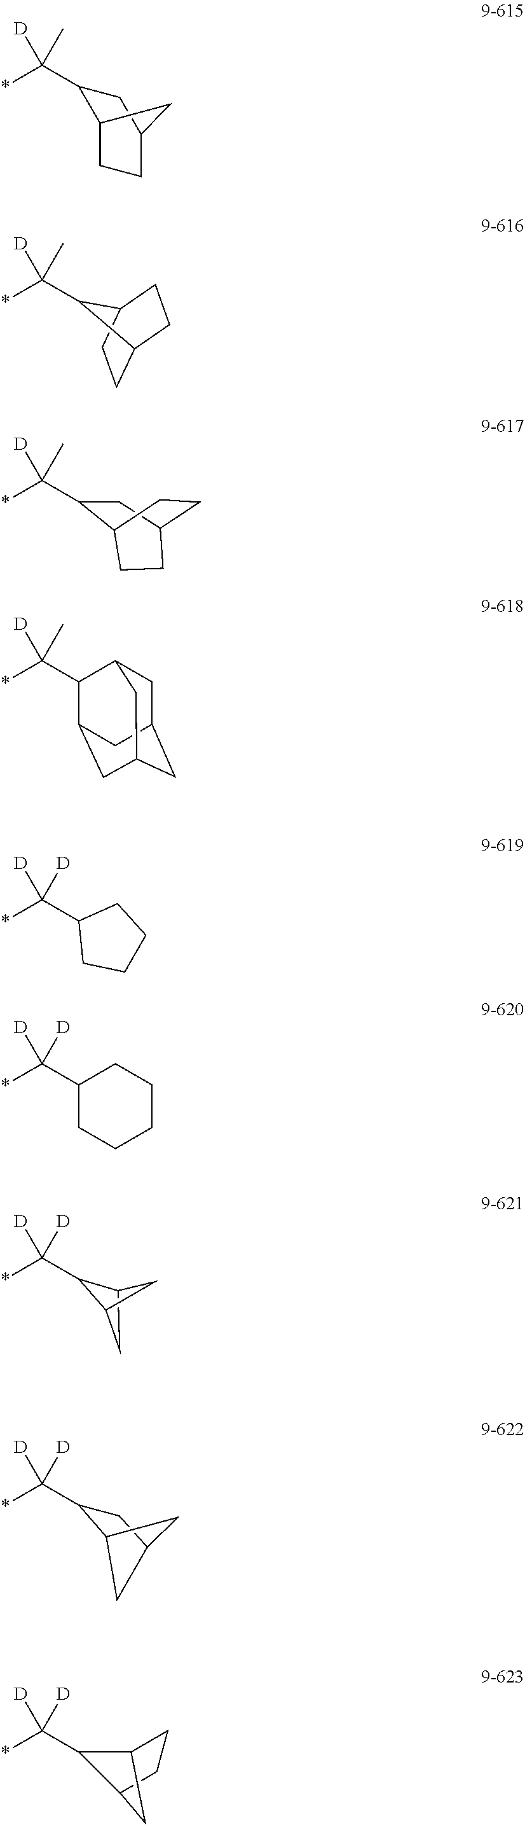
[D]C(*)(C1C2CC1C2)[D].[D]C(*)(C1C2CCC(C1)C2)C.[D]C(*)(C1C2CCC1CC2)C.[D]C(*)(C1CC2CCC1CC2)C.[D]C(*)(C1C2CC3CC(CC1C3)C2)C.[D]C(C1CCCC1)(*)[D].[D]C(C1CCCCC1)(*)[D].[D]C(*)(C1C2CC(C1)C2)[D].[D]C(*)(C1C2CCC1C2)[D]
